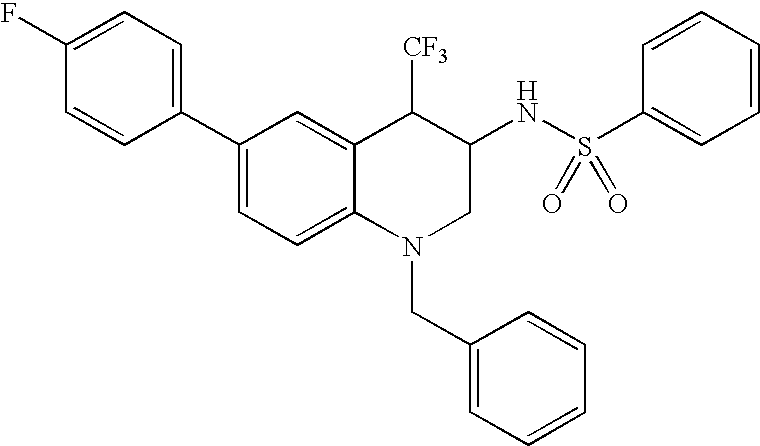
C1(C2=CC=C(F)C=C2)=CC=C2C(=C1)C([CF3])C(NS(C1=CC=CC=C1)(=O)=O)CN2CC1=CC=CC=C1
